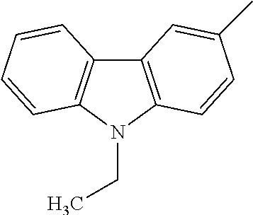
C12=C(N(CC)C3=C1C=CC=C3)C=CC(C)=C2
